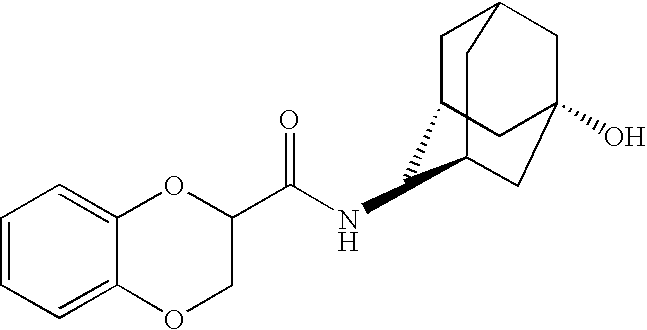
C1=CC=C2C(=C1)OC(C(NC1C3CC4CC(O)(CC1C4)C3)=O)CO2
